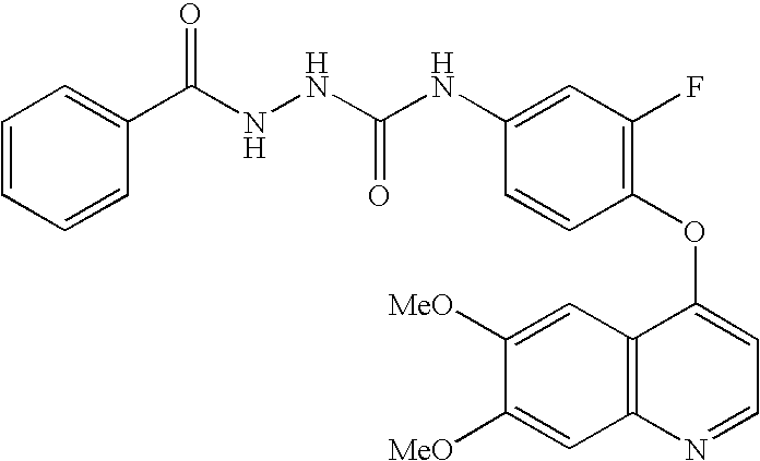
C1=C(OC2=C(F)C=C(NC(=O)NNC(C3=CC=CC=C3)=O)C=C2)C2=C(N=C1)C=C([MeO])C([MeO])=C2
